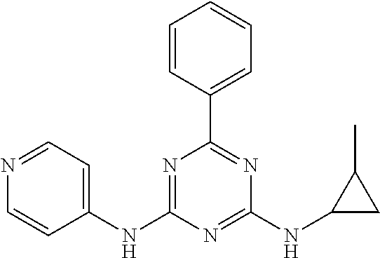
N1=C(NC2=CC=NC=C2)N=C(NC2CC2C)N=C1C1=CC=CC=C1
